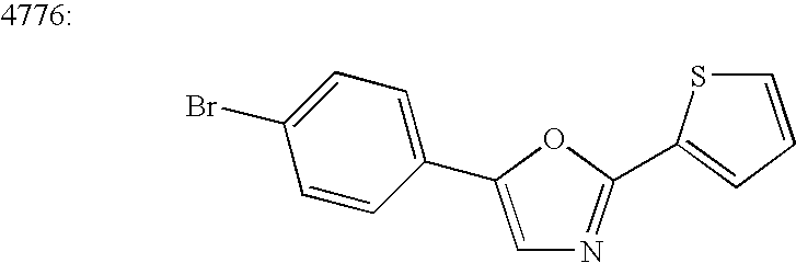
C1(Br)=CC=C(C2=CN=C(C3=CC=CS3)O2)C=C1
